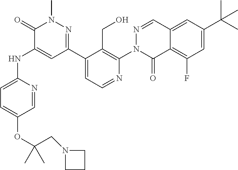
O(C1=CC=C(NC2=CC(C3=CC=NC(N4C(=O)C5=C(F)C=C(C(C)(C)C)C=C5C=N4)=C3CO)=NN(C)C2=O)N=C1)C(C)(CN1CCC1)C
